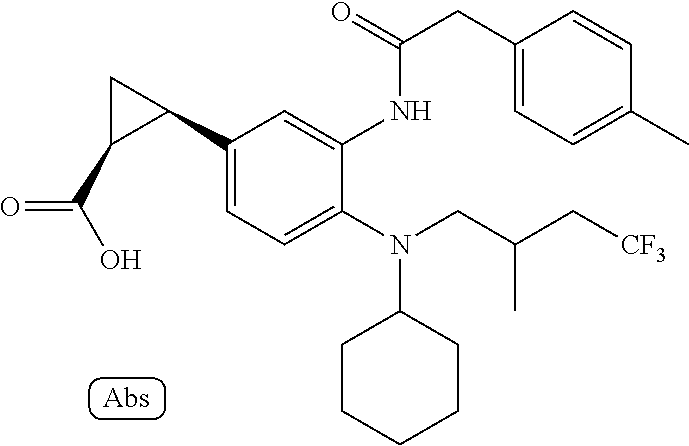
C1(C2CC2C(O)=O)=CC=C(N(CC(C[CF3])C)C2CCCCC2)C(NC(CC2=CC=C(C)C=C2)=O)=C1
